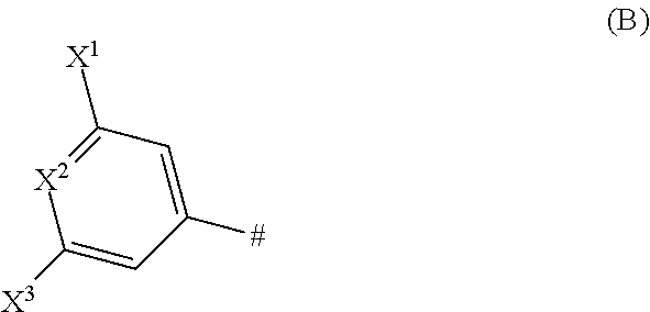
[X2]1=C([X1])C=C([#])C=C1[X3]
